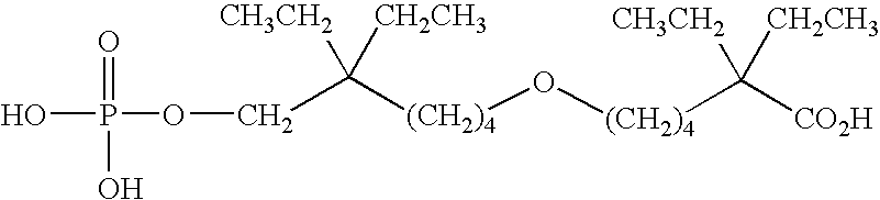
C(C([(CH2)4]O[(CH2)4]C([CO2H])([CH3CH2])[CH2CH3])([CH3CH2])[CH2CH3])OP(O)(=O)O
